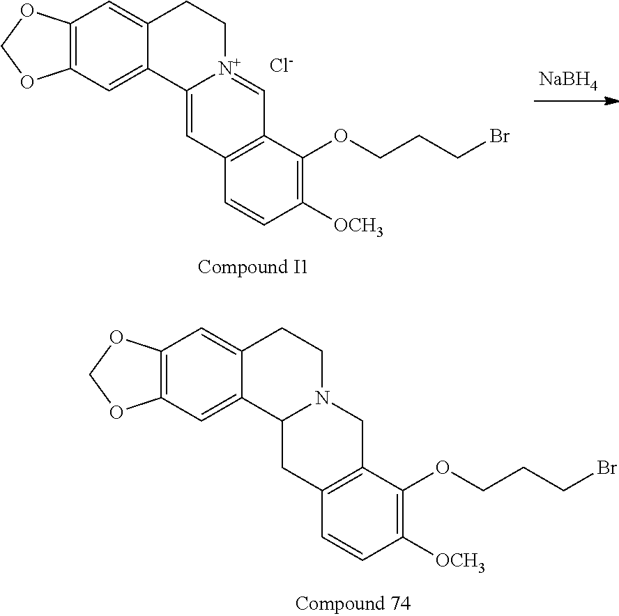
C12=C(C=C3C(=C1)CC[N+]1=CC4=C(C=C31)C=CC([OCH3])=C4OCCCBr)OCO2.[Cl-].[NaBH4].C12=C(C=C3C(=C1)CCN1C3CC3=C(C1)C(OCCCBr)=C([OCH3])C=C3)OCO2
